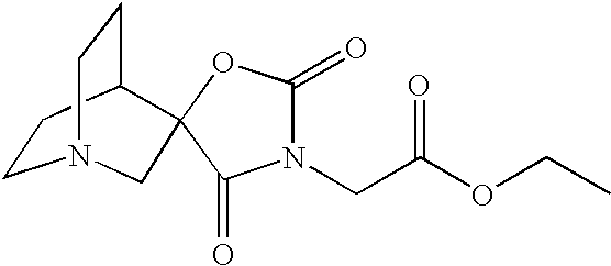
C1CC2CCN1CC21OC(=O)N(CC(OCC)=O)C1=O
